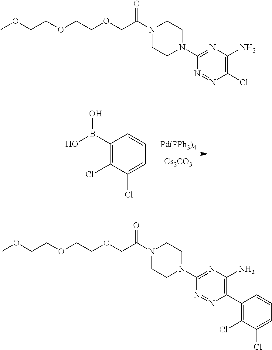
N1=NC(Cl)=C(N)N=C1N1CCN(C(COCCOCCOC)=O)CC1.[Pd(PPh3)4].[Cs2CO3].C1(B(O)O)=C(Cl)C(Cl)=CC=C1.N1=NC(C2=C(Cl)C(Cl)=CC=C2)=C(N)N=C1N1CCN(C(COCCOCCOC)=O)CC1
